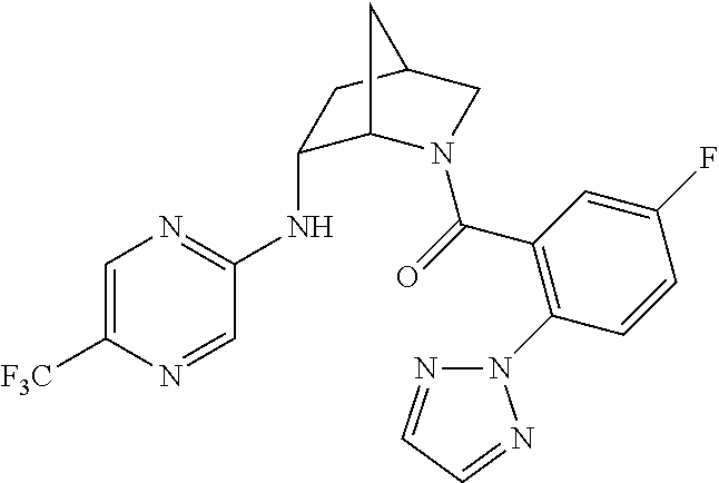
N(C1C2N(C(=O)C3=C(N4N=CC=N4)C=CC(F)=C3)CC(C1)C2)C1=NC=C([F3C])N=C1
